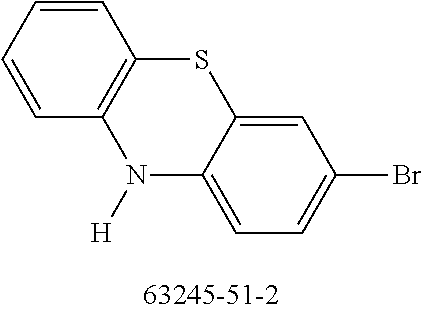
C1=CC=CC2=C1SC1=CC(Br)=CC=C1N2[H]
